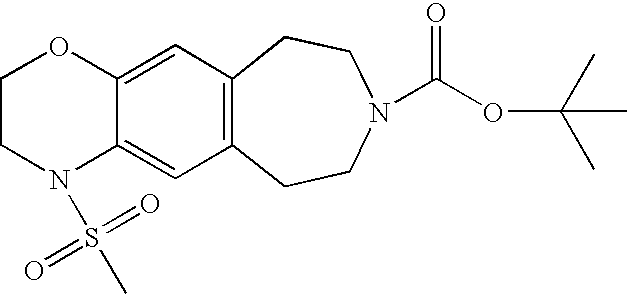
C12=CC3=C(C=C1N(S(=O)(=O)C)CCO2)CCN(C(OC(C)(C)C)=O)CC3
